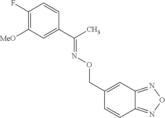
C1(F)=C([MeO])C=C(C(C)=NOCC2=CC3=NON=C3C=C2)C=C1
